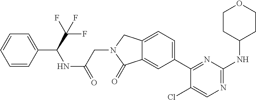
C(NC(=O)CN1CC2=CC=C(C3=NC(NC4CCOCC4)=NC=C3Cl)C=C2C1=O)(C1=CC=CC=C1)C(F)(F)F
